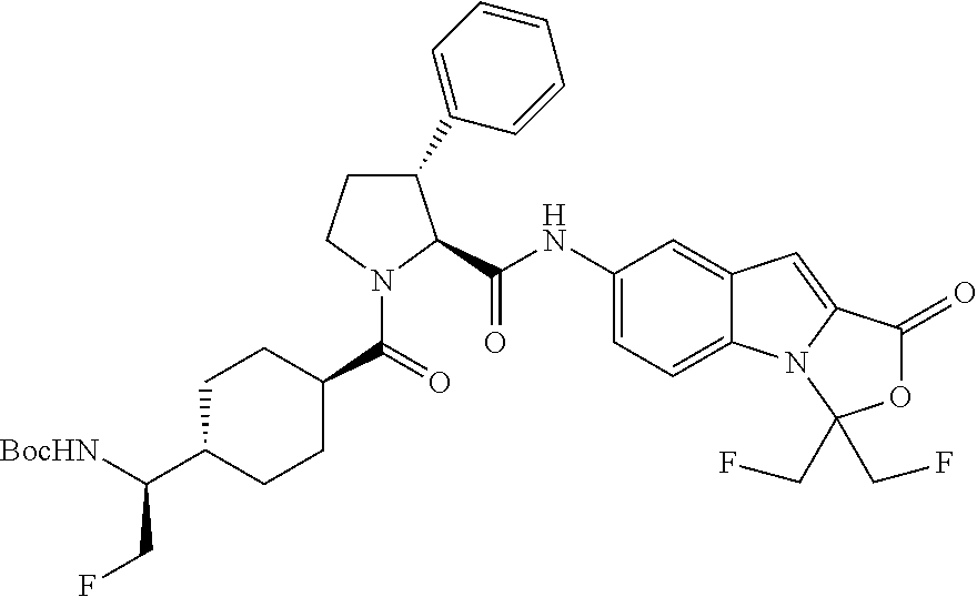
C1C(C([BocHN])CF)CCC(C(N2C(C(NC3=CC=C4C(=C3)C=C3N4C(CF)(CF)OC3=O)=O)C(C3=CC=CC=C3)CC2)=O)C1
